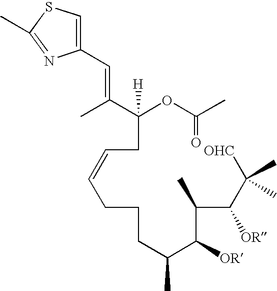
C1(C=C(C(OC(C)=O)([H])CC=CCCCC(C(C(C(C([OHC])(C)C)[OR])C)[OR])C)C)=CSC(C)=N1
